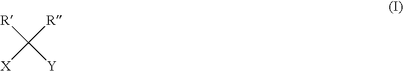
[R]C([Y])([R])[X]
